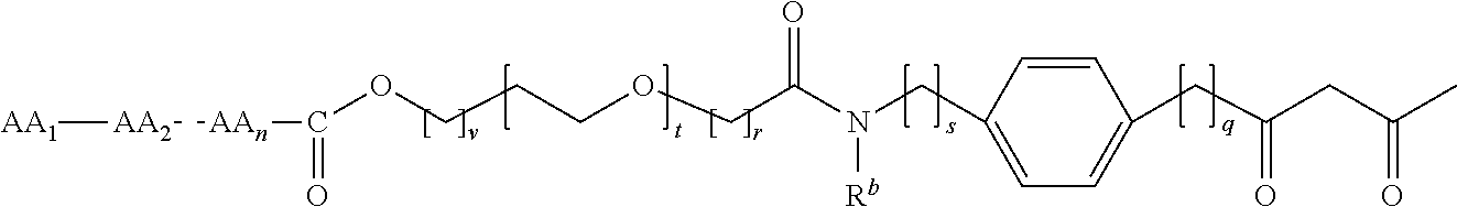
[AA1][AA2][AAn]C(=O)OCCCOCC(N([Rb])CC1=CC=C(CC(=O)CC(=O)C)C=C1)=O
